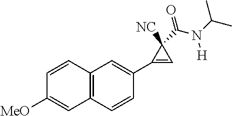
C12=C(C=C(C3=CC3([NC])C(=O)N(C(C)C)[H])C=C1)C=CC([MeO])=C2
